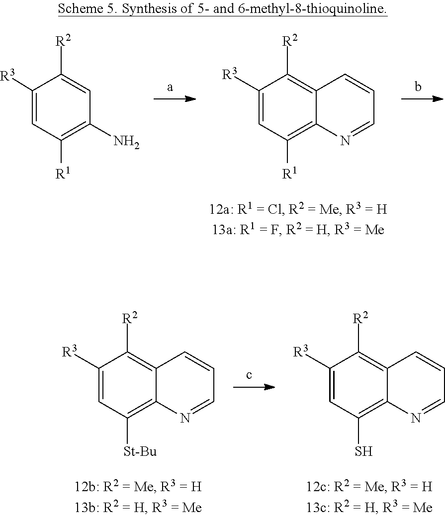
C1([R3])=CC([R1])=C2C(=C1[R2])C=CC=N2.C1([R3])=CC([R1])=C(N)C=C1[R2].C1([R3])=CC([St-Bu])=C2C(=C1[R2])C=CC=N2.C1([R3])=CC(S)=C2C(=C1[R2])C=CC=N2
